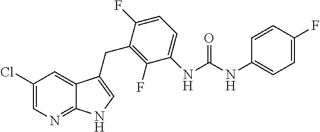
C1(F)=C(CC2=CNC3=NC=C(Cl)C=C32)C(F)=CC=C1NC(NC1=CC=C(F)C=C1)=O
